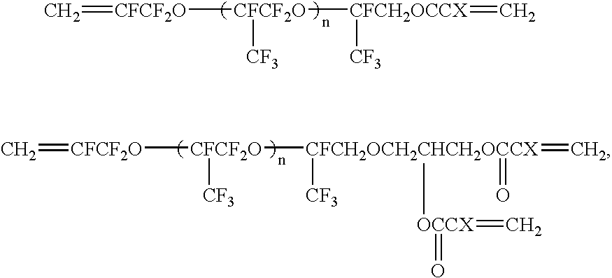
C=[CFCF2O][CFCF2O]([CFCH2OCCX]([CF3])=C)[CF3].C=[CFCF2O][CFCF2O]([CFCH2OCH2CHCH2OCCX]([CF3])(=C)([OCCX](=C)=O)=O)[CF3]
